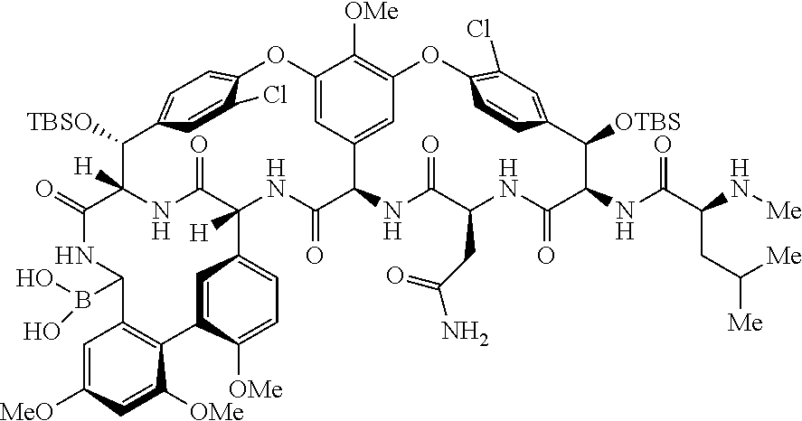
C12=CC3=CC(=C1[OMe])OC1=C(Cl)C=C(C([OTBS])C(NC(C(N[Me])CC([Me])[Me])=O)C(=O)NC(CC(=O)N)C(=O)NC3C(=O)NC3([H])C(=O)NC([H])(C([TBSO])C4=CC=C(O2)C(Cl)=C4)C(=O)NC(B(O)O)C2=C(C4=CC3=CC=C4[OMe])C([OMe])=CC([MeO])=C2)C=C1
